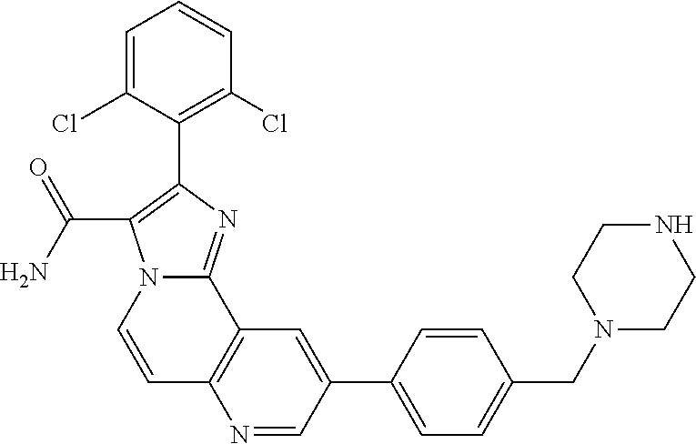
C12=C(C=C(C3=CC=C(CN4CCNCC4)C=C3)C=N1)C1=NC(C3=C(Cl)C=CC=C3Cl)=C(C(N)=O)N1C=C2
